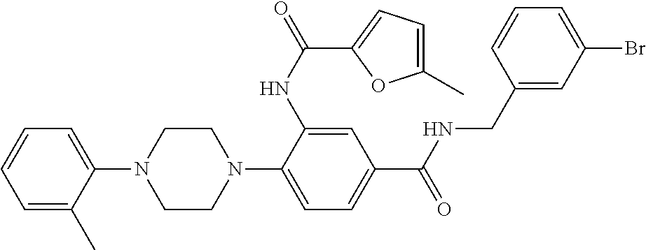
C1=C(C)C(N2CCN(C3=CC=C(C(NCC4=CC(Br)=CC=C4)=O)C=C3NC(=O)C3=CC=C(C)O3)CC2)=CC=C1
